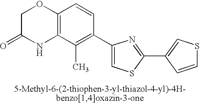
C1C(=O)NC2=C(O1)C=CC(C1=CSC(C3=CSC=C3)=N1)=C2C
